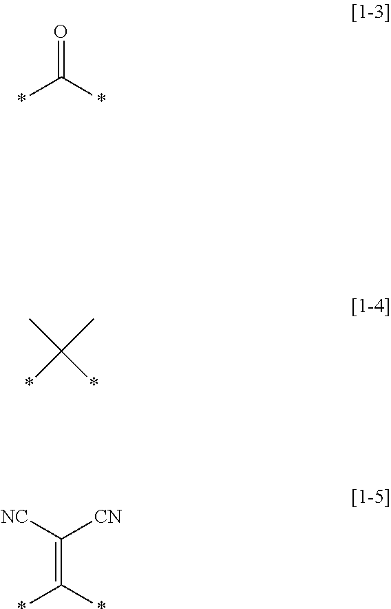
O=C(*)*.*C(*)(C)C.C(=C(*)*)([NC])[CN]
